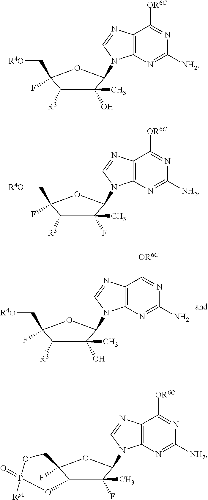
C1([R3])C(C)(O)C(N2C3=C(C([OR6C])=NC(N)=N3)N=C2)OC1(C[R4O])F.C1([R3])C(C)(O)C(N2C3=C(C([OR6C])=NC([NH2])=N3)N=C2)OC1(C[R4O])F.C1([R3])C(C)(F)C(N2C3=C(C([OR6C])=NC([NH2])=N3)N=C2)OC1(C[R4O])F.C12C(C)(F)C(N3C4=C(C([OR6C])=NC([NH2])=N4)N=C3)OC1(F)COP([Rp1])(=O)O2
